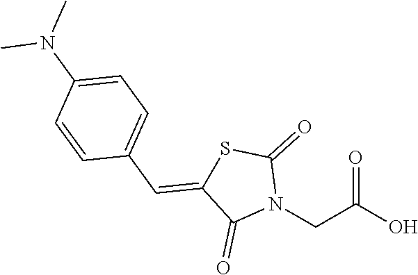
OC(CN1C(=O)SC(=CC2=CC=C(N(C)C)C=C2)C1=O)=O
